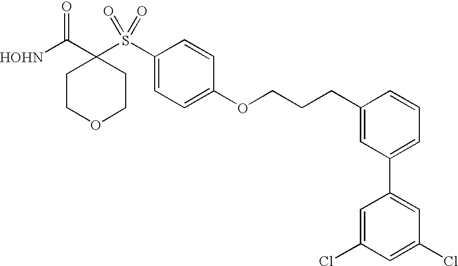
[HOHN]C(C1(S(C2=CC=C(OCCCC3=CC(C4=CC(Cl)=CC(Cl)=C4)=CC=C3)C=C2)(=O)=O)CCOCC1)=O
